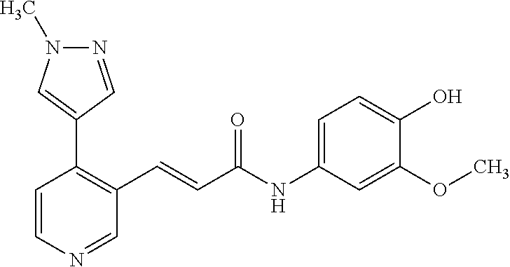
N1=CC(C2=C(C=CC(NC3=CC=C(O)C(OC)=C3)=O)C=NC=C2)=CN1C
